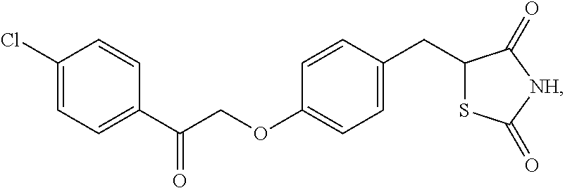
C1(Cl)=CC=C(C(COC2=CC=C(CC3SC(=O)[NH]C3=O)C=C2)=O)C=C1
